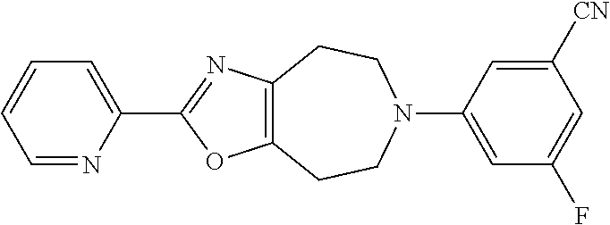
C1=NC(C2=NC3=C(O2)CCN(C2=CC(F)=CC([CN])=C2)CC3)=CC=C1
